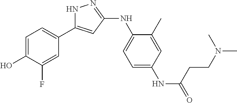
N1C(C2=CC=C(O)C(F)=C2)=CC(NC2=CC=C(NC(=O)CCN(C)C)C=C2C)=N1
